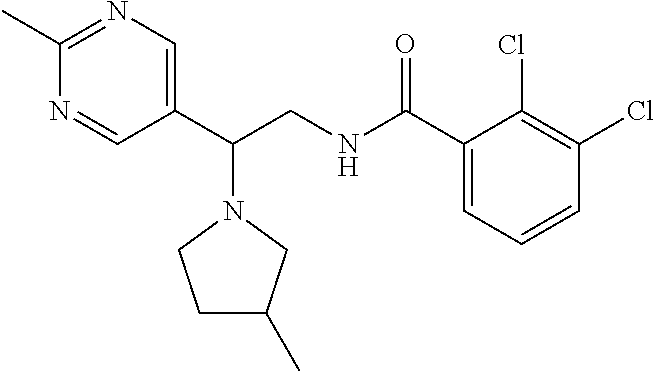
C1(C)=NC=C(C(CNC(C2=CC=CC(Cl)=C2Cl)=O)N2CC(C)CC2)C=N1
